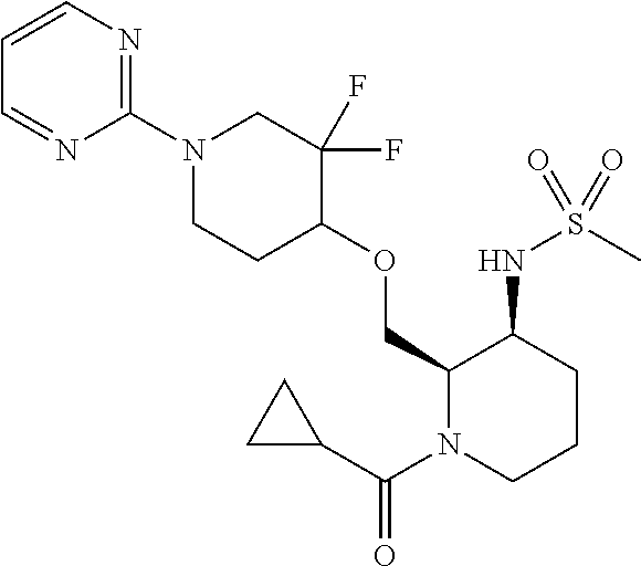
C1(OCC2N(C(=O)C3CC3)CCCC2NS(=O)(C)=O)C(F)(F)CN(C2=NC=CC=N2)CC1
